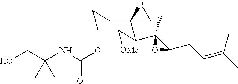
C1C(OC(NC(CO)(C)C)=O)C([OMe])C(C2(C)C(CC=C(C)C)O2)C2(C1)CO2
